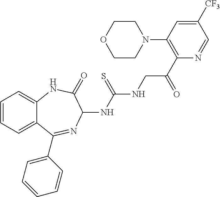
C1=CC=C2C(=C1)NC(=O)C(NC(NCC(C1=C(N3CCOCC3)C=C([CF3])C=N1)=O)=S)N=C2C1=CC=CC=C1
